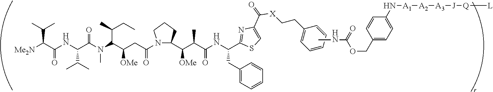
[Me2N]C(C(NC(C(N(C(C(CC(=O)N1CCCC1C(C(C(NC(CC1=CC=CC=C1)C1=NC(C(=O)[X]CCC2=CC=CC=C2)=CS1)=O)C)[OMe])[OMe])C(C)CC)C)=O)C(C)C)=O)C(C)C.C(=O)(OCC1=CC=C(N[A1][A2][A3][J][Q][L])C=C1)NC
